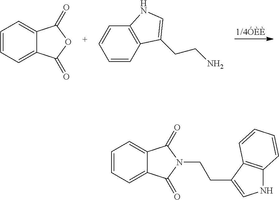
C1=CC=C2C(=C1)C(=O)OC2=O.C1=CC2=C(C=C1)NC=C2CCN.C1=CC=C2C(=C1)C(=O)N(CCC1=CNC3=C1C=CC=C3)C2=O
